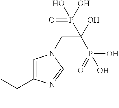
C1=C(C(C)C)N=CN1CC(O)(P(=O)(O)O)P(O)(O)=O
